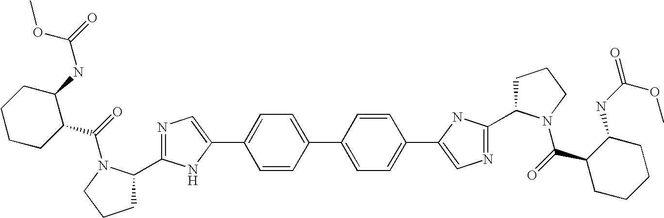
C1(C2=CN=C(C3CCCN3C(=O)C3C(NC(=O)OC)CCCC3)N2)=CC=C(C2=CC=C(C3=CN=C(C4CCCN4C(=O)C4CCCCC4NC(=O)OC)N3)C=C2)C=C1
